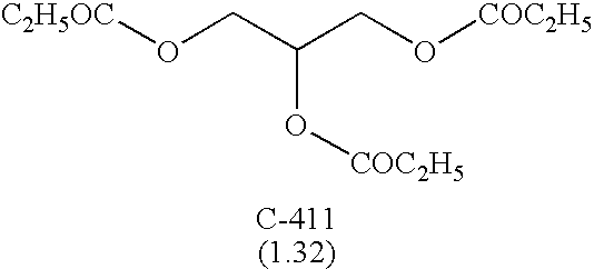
[C2H5OC]OCC(CO[COC2H5])O[COC2H5]
